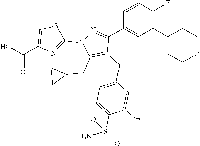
C1(C2CCOCC2)=C(F)C=CC(C2=NN(C3=NC(C(O)=O)=CS3)C(CC3CC3)=C2CC2=CC=C([S+](N)(=O)[-O])C(F)=C2)=C1
